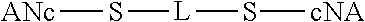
[ANc]S[L]S[cNA]
